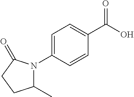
C1(C)N(C2=CC=C(C(O)=O)C=C2)C(=O)CC1
